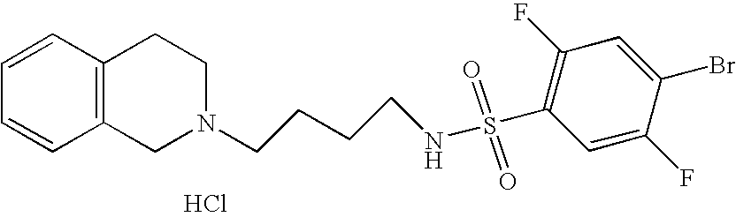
C1=CC=CC2=C1CCN(CCCCNS(=O)(=O)C1=C(F)C=C(Br)C(F)=C1)C2.Cl
